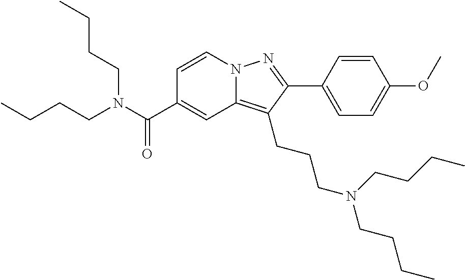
C1=CN2C(=C(CCCN(CCCC)CCCC)C(C3=CC=C(OC)C=C3)=N2)C=C1C(N(CCCC)CCCC)=O
